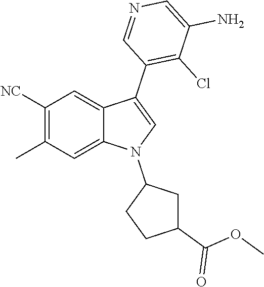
C1([NC])=C(C)C=C2C(=C1)C(C1=C(Cl)C(N)=CN=C1)=CN2C1CCC(C(OC)=O)C1
